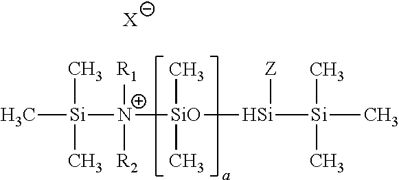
C[Si](C)([N+]([R1])([SiO]([Si]([Si](C)(C)C)[Z])(C)C)[R2])C.[X]
